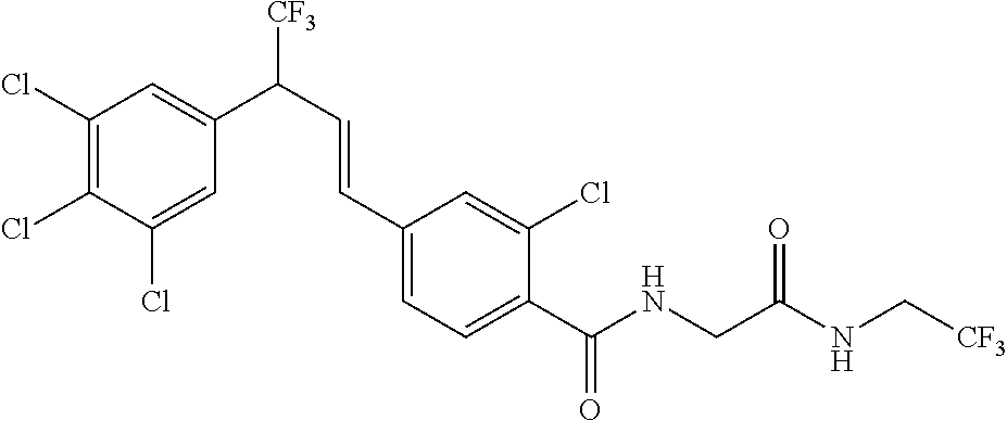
N(C(C1=CC=C(C=CC([CF3])C2=CC(Cl)=C(Cl)C(Cl)=C2)C=C1Cl)=O)CC(NC[CF3])=O
